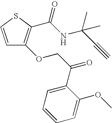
C1=CSC(C(NC(C#C)(C)C)=O)=C1OCC(=O)C1=CC=CC=C1OC
